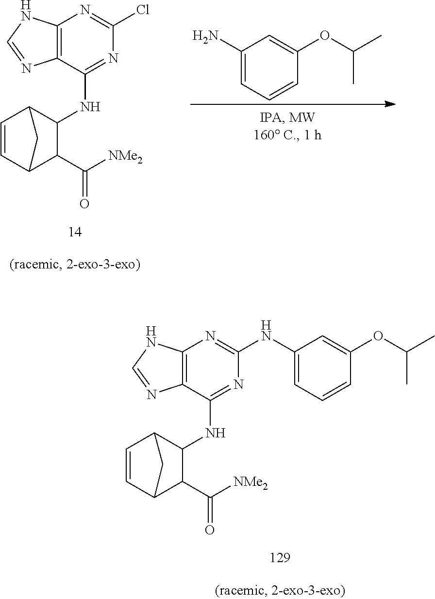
C12=C(C(NC3C4C=CC(C3C([NMe2])=O)C4)=NC(Cl)=N1)N=CN2.C1(N)=CC=CC(OC(C)C)=C1.C12=C(C(NC3C4C=CC(C3C([NMe2])=O)C4)=NC(NC3=CC=CC(OC(C)C)=C3)=N1)N=CN2
